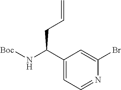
C1(C(CC=C)N[Boc])=CC=NC(Br)=C1
